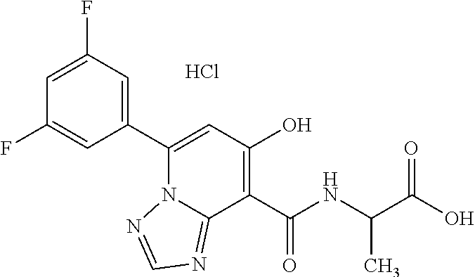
Cl.C1(C2=CC(F)=CC(F)=C2)=CC(O)=C(C(NC(C(O)=O)C)=O)C2=NC=NN12
